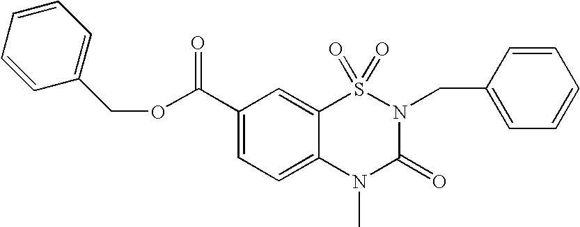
O(C(C1=CC=C2C(=C1)S(=O)(=O)N(CC1=CC=CC=C1)C(=O)N2C)=O)CC1=CC=CC=C1
